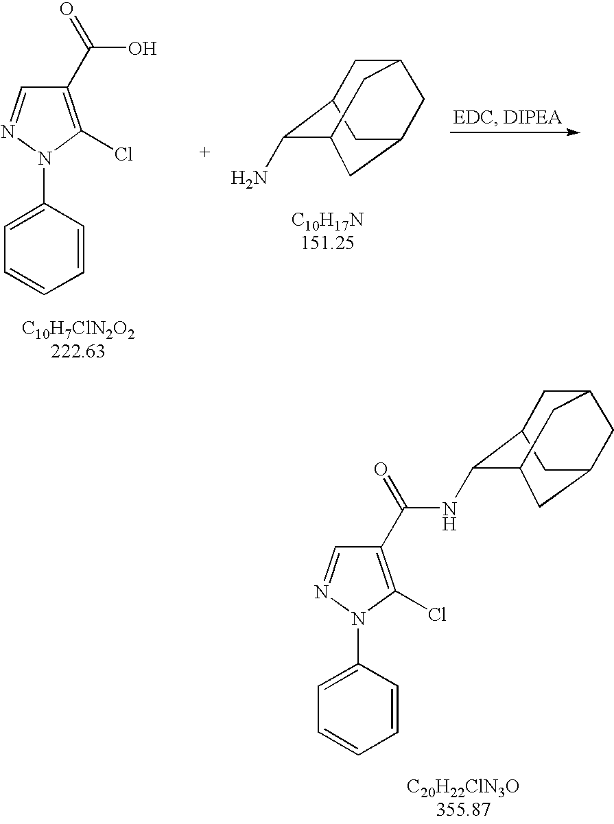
C1(C(O)=O)=C(Cl)N(C2=CC=CC=C2)N=C1.C1C2C(N)C3CC(CC1C3)C2.C1C2C(NC(C3=C(Cl)N(C4=CC=CC=C4)N=C3)=O)C3CC(CC1C3)C2
